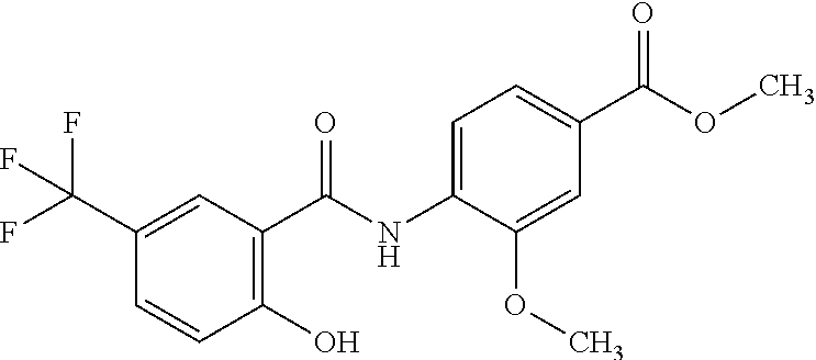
C1(C(F)(F)F)=CC(C(NC2=CC=C(C(OC)=O)C=C2OC)=O)=C(O)C=C1
